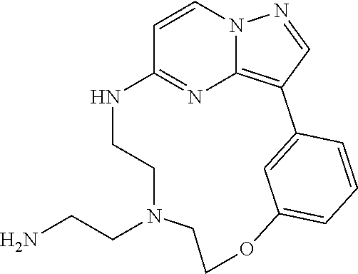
C1=CN2C3=C(C=N2)C2=CC(=CC=C2)OCCN(CCN)CCNC1=N3
